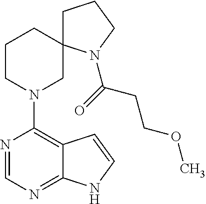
N1=CN=C2C(=C1N1CC3(CCC1)CCCN3C(=O)CCOC)C=CN2
